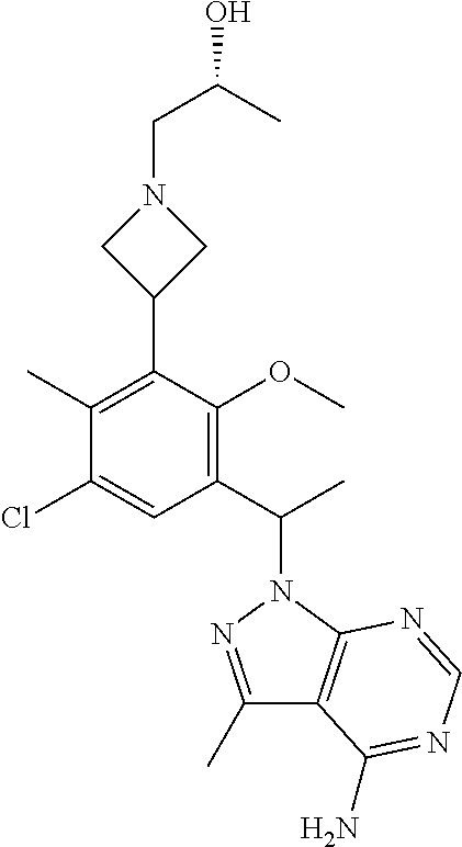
C1(C)=C(C2CN(CC(C)O)C2)C(OC)=C(C(C)N2N=C(C)C3=C2N=CN=C3N)C=C1Cl
